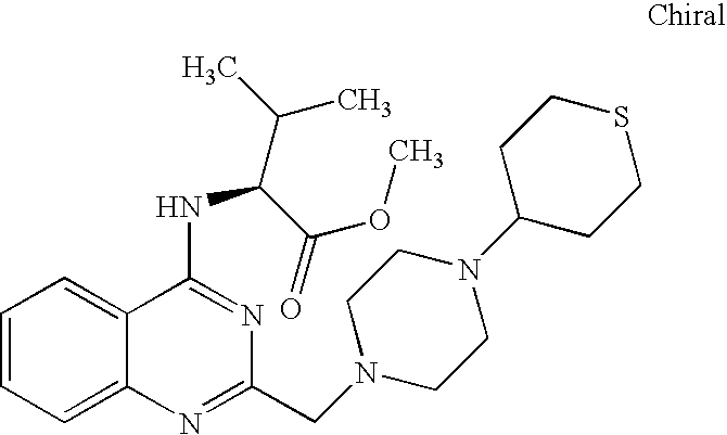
C1=CC=C2C(=C1)C(NC(C(OC)=O)C(C)C)=NC(CN1CCN(C3CCSCC3)CC1)=N2
